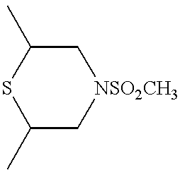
S1C(C)C[NSO2CH3]CC1C
